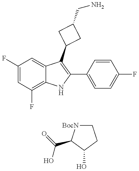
C1(F)=CC(F)=C2C(=C1)C(C1CC(CN)C1)=C(C1=CC=C(F)C=C1)N2.C(=O)(O)C1[BocN]CCC1O
